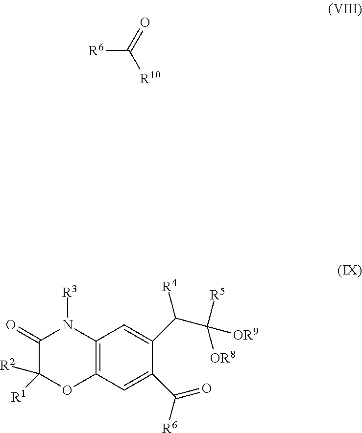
[R6]C([R10])=O.C12=C(C=C(C(=O)[R6])C(C(C([OR8])([OR9])[R5])[R4])=C1)OC([R2])([R1])C(=O)N2[R3]
